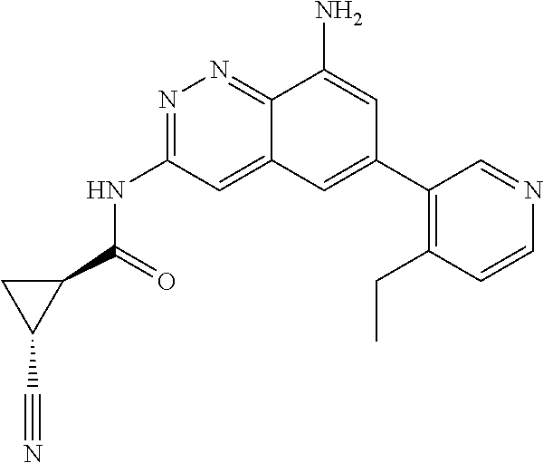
C(NC1=NN=C2C(=C1)C=C(C1=C(CC)C=CN=C1)C=C2N)(=O)C1CC1C#N
